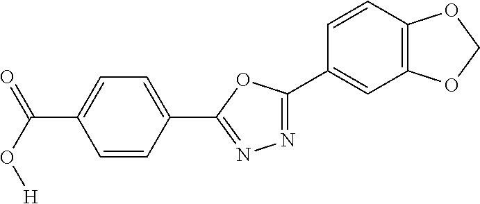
N1=C(C2=CC3=C(C=C2)OCO3)OC(C2=CC=C(C(=O)O[H])C=C2)=N1
